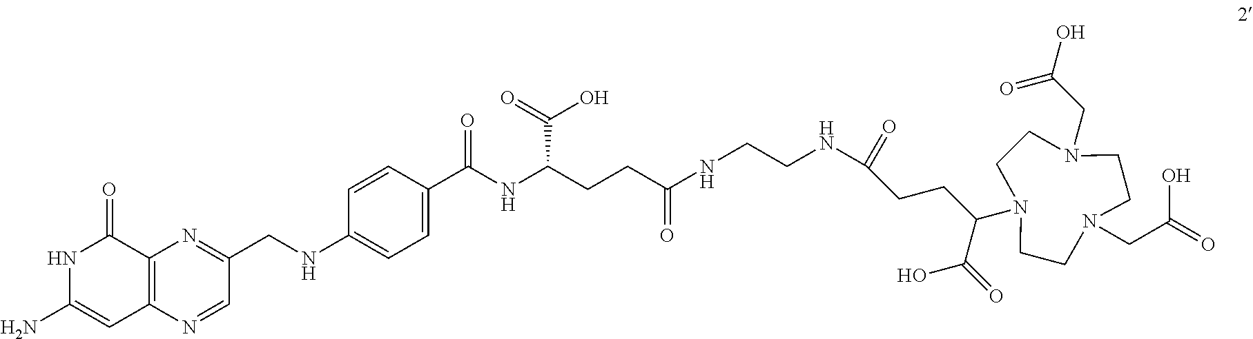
C12=C(N=CC(CNC3=CC=C(C(NC(CCC(NCCNC(CCC(C(=O)O)N4CCN(CC(O)=O)CCN(CC(=O)O)CC4)=O)=O)C(=O)O)=O)C=C3)=N1)C=C(N)NC2=O
